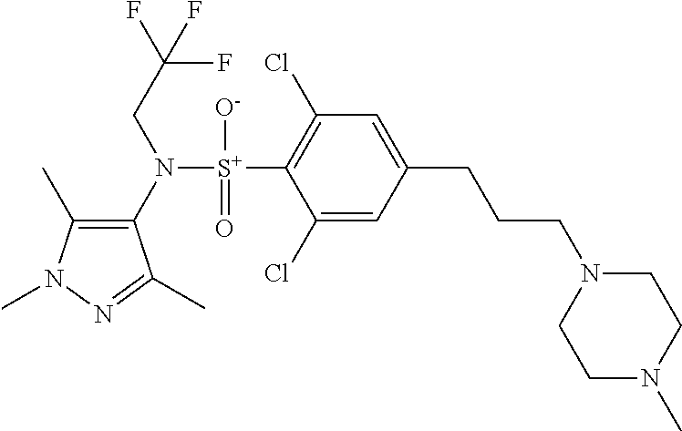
C1(C)=C(N([S+](C2=C(Cl)C=C(CCCN3CCN(C)CC3)C=C2Cl)([O-])=O)CC(F)(F)F)C(C)=NN1C
